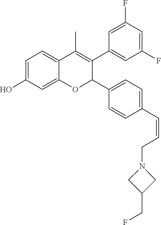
C1=C2C(=CC=C1O)C(C)=C(C1=CC(F)=CC(F)=C1)C(C1=CC=C(C=CCN3CC(CF)C3)C=C1)O2
